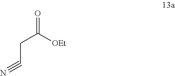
C(C#N)C([OEt])=O
